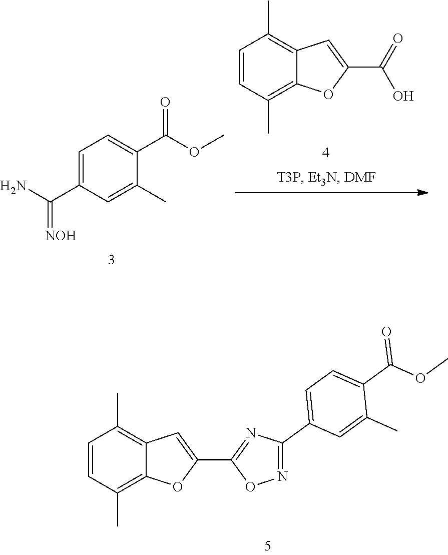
C1=CC(C)=C2C(=C1C)C=C(C1=NC(C3=CC=C(C(OC)=O)C(C)=C3)=NO1)O2.C1=C(C(N)=[NOH])C=C(C)C(C(OC)=O)=C1.C1=CC(C)=C2C(=C1C)C=C(C(=O)O)O2
